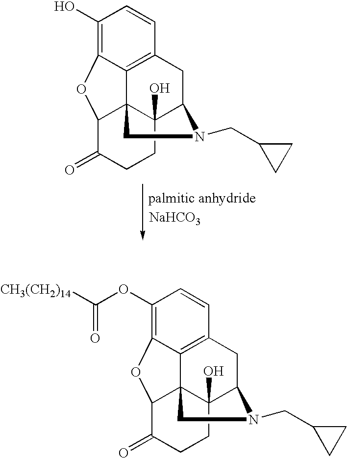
[NaHCO3].C12=C3C=CC(O)=C1OC1C24C(O)(C(C3)N(CC2CC2)C4)CCC1=O.C12=C3C=CC(OC([CH3(CH2)14])=O)=C1OC1C24C(O)(C(C3)N(CC2CC2)C4)CCC1=O
